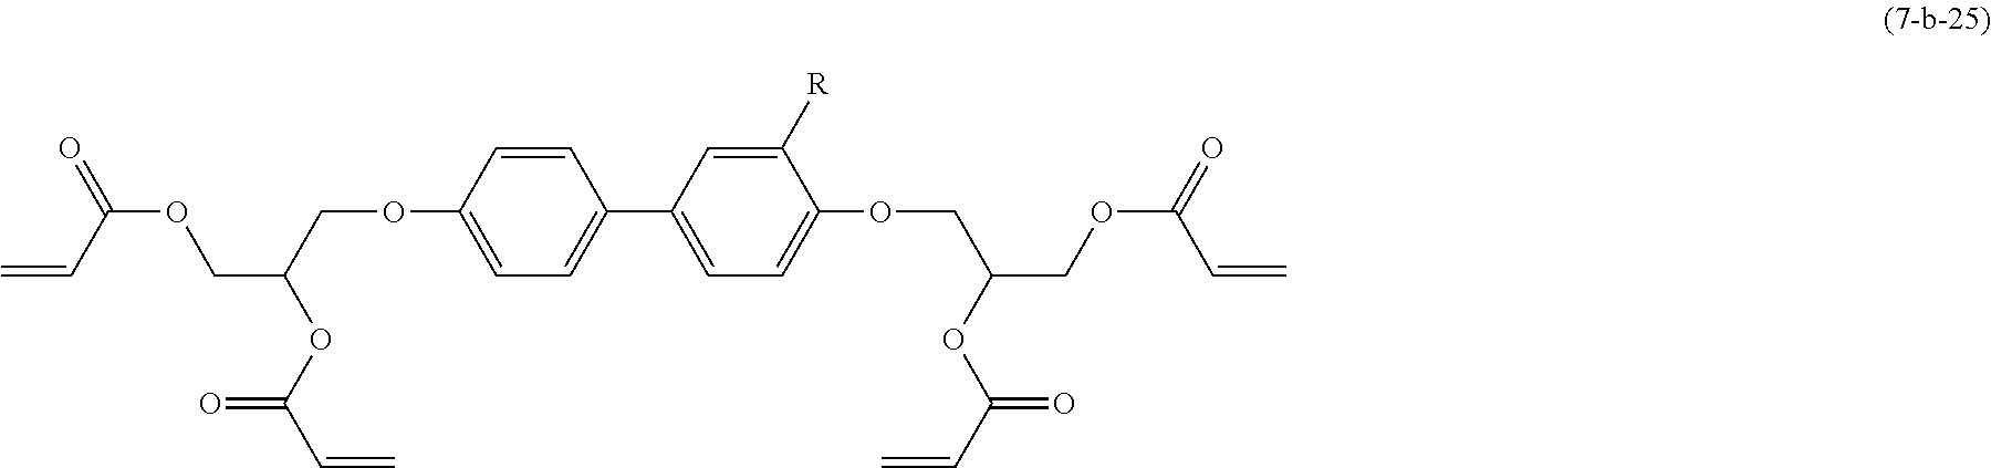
C1=CC(OCC(COC(=O)C=C)OC(C=C)=O)=CC=C1C1=CC=C(OCC(COC(=O)C=C)OC(C=C)=O)C([R])=C1
